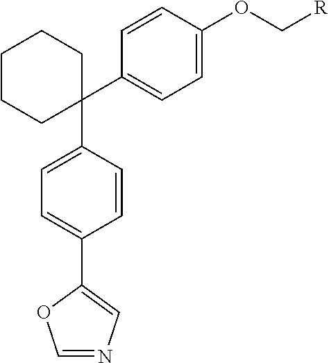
C1(C2=CC=C(OC[R])C=C2)(C2=CC=C(C3=CN=CO3)C=C2)CCCCC1
